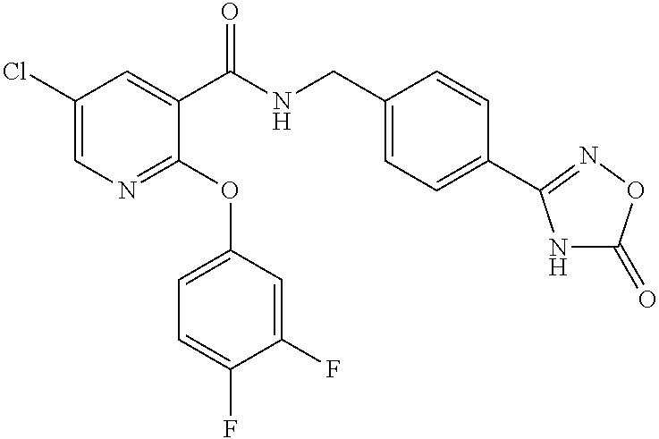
C1(Cl)=CN=C(OC2=CC=C(F)C(F)=C2)C(C(NCC2=CC=C(C3=NOC(=O)N3)C=C2)=O)=C1
